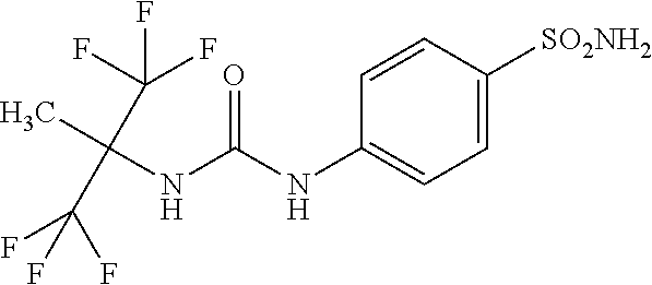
O=C(NC1=CC=C([SO2NH2])C=C1)NC(C)(C(F)(F)F)C(F)(F)F
